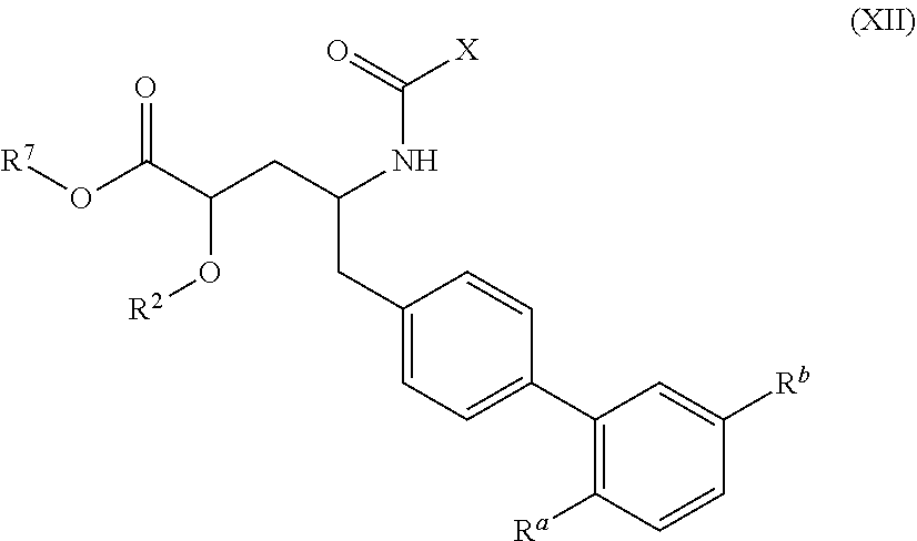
O(C(C(CC(NC([X])=O)CC1=CC=C(C2=C([Ra])C=CC([Rb])=C2)C=C1)O[R2])=O)[R7]
